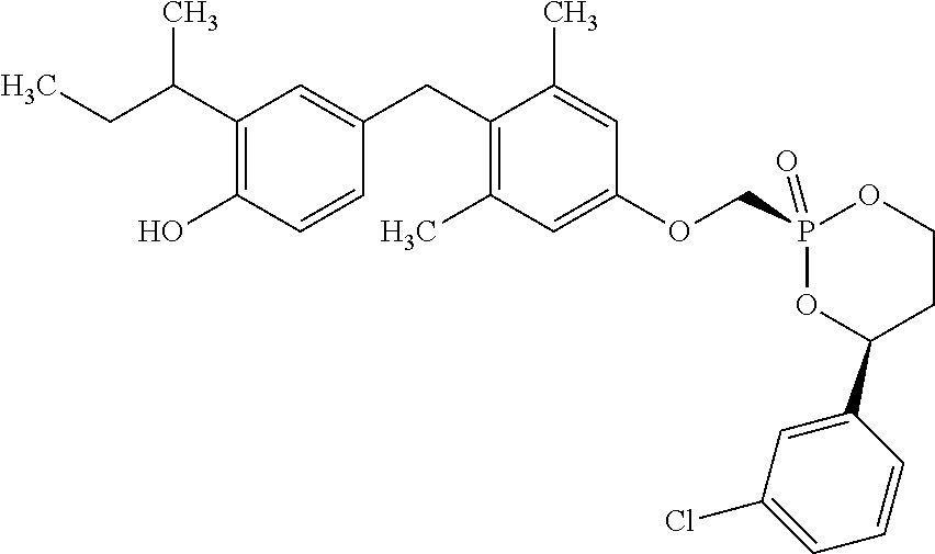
C1=C(CC2=C(C)C=C(OCP3(=O)OC(C4=CC(Cl)=CC=C4)CCO3)C=C2C)C=CC(O)=C1C(CC)C
